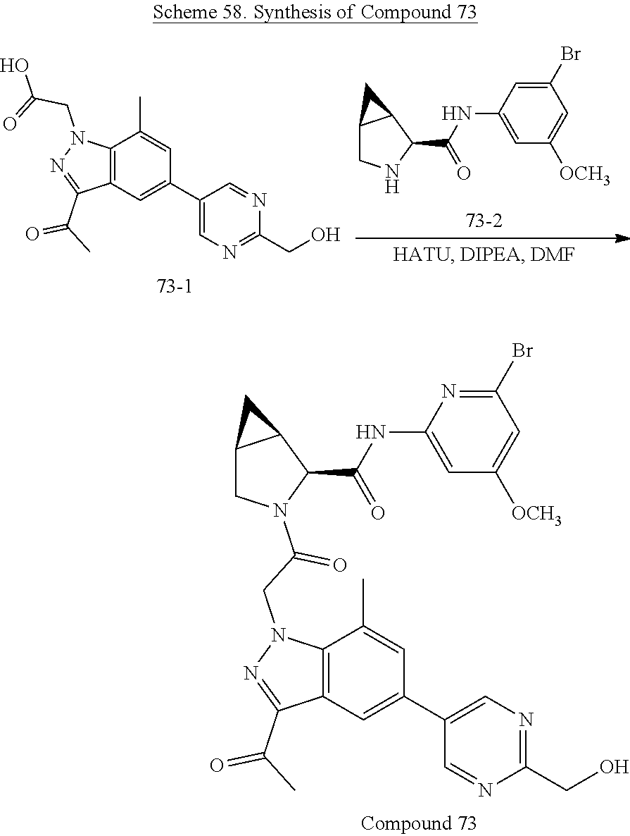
C1(Br)=CC(NC(C2C3C(CN2)C3)=O)=CC([OCH3])=C1.C12=C(C=C(C3=CN=C(CO)N=C3)C=C1C)C(C(C)=O)=NN2CC(O)=O.C12=C(C=C(C3=CN=C(CO)N=C3)C=C1C)C(C(C)=O)=NN2CC(N1C(C(NC2=CC([OCH3])=CC(Br)=N2)=O)C2C(C1)C2)=O
